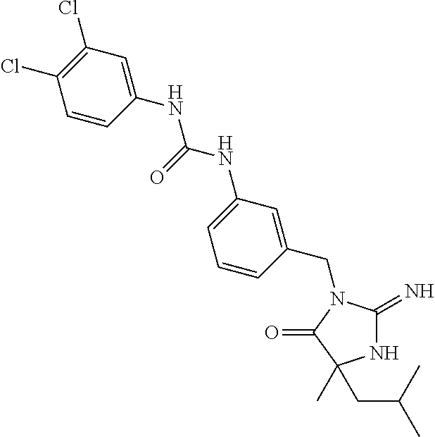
N1C(=N)N(CC2=CC(NC(NC3=CC(Cl)=C(Cl)C=C3)=O)=CC=C2)C(=O)C1(C)CC(C)C
